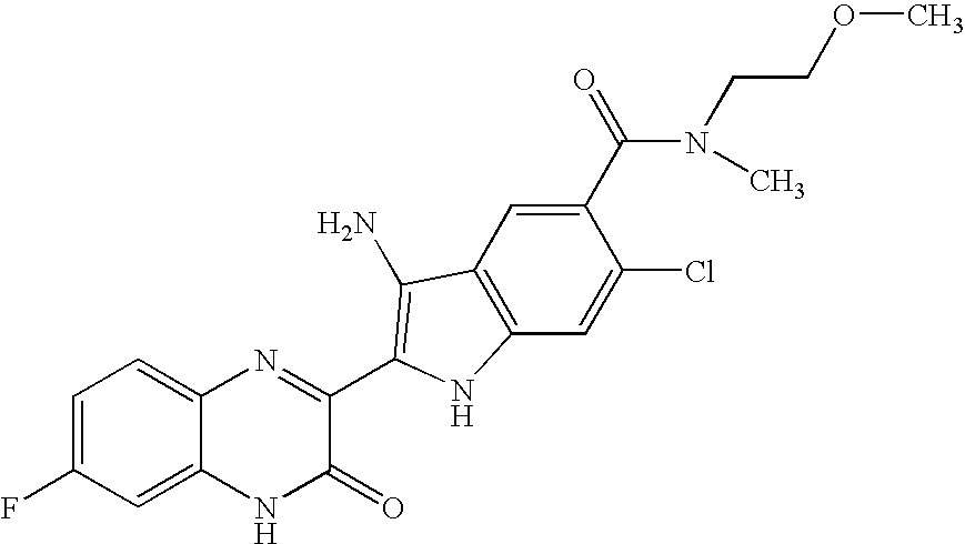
C1=C2C(=CC=C1F)N=C(C1=C(N)C3=C(C=C(Cl)C(C(N(CCOC)C)=O)=C3)N1)C(=O)N2
